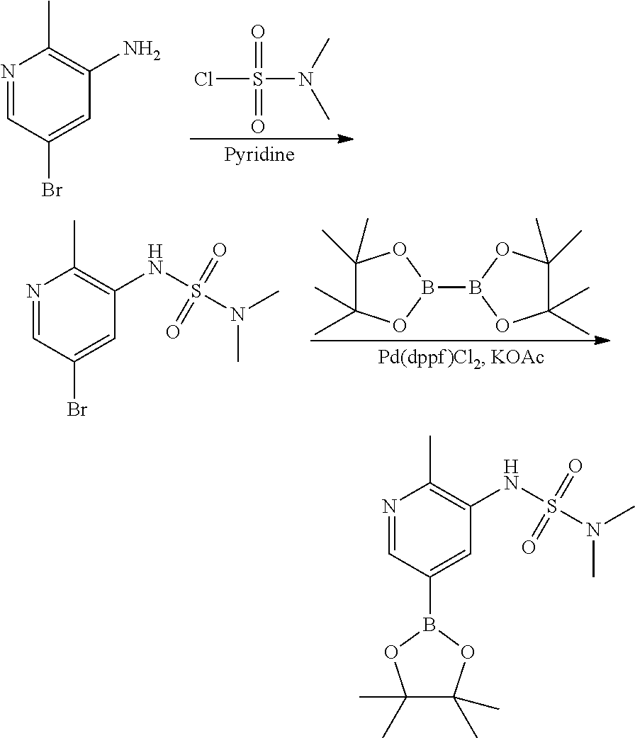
CN(C)S(Cl)(=O)=O.N1=CC(Br)=CC(N)=C1C.N1=CC(Br)=CC(NS(N(C)C)(=O)=O)=C1C.C1(C)(C)C(C)(C)OB(B2OC(C)(C)C(C)(C)O2)O1.N1=CC(B2OC(C)(C)C(C)(C)O2)=CC(NS(N(C)C)(=O)=O)=C1C
